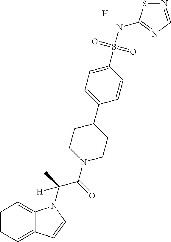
[H].C1=CC=C2C(=C1)N(C(C(N1CCC(C3=CC=C(S(NC4=NC=NS4)(=O)=O)C=C3)CC1)=O)(C)[H])C=C2
